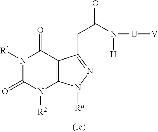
N1([R1])C(=O)N([R2])C2=C(C1=O)C(CC(=O)N([U][V])[H])=NN2[Ra]
